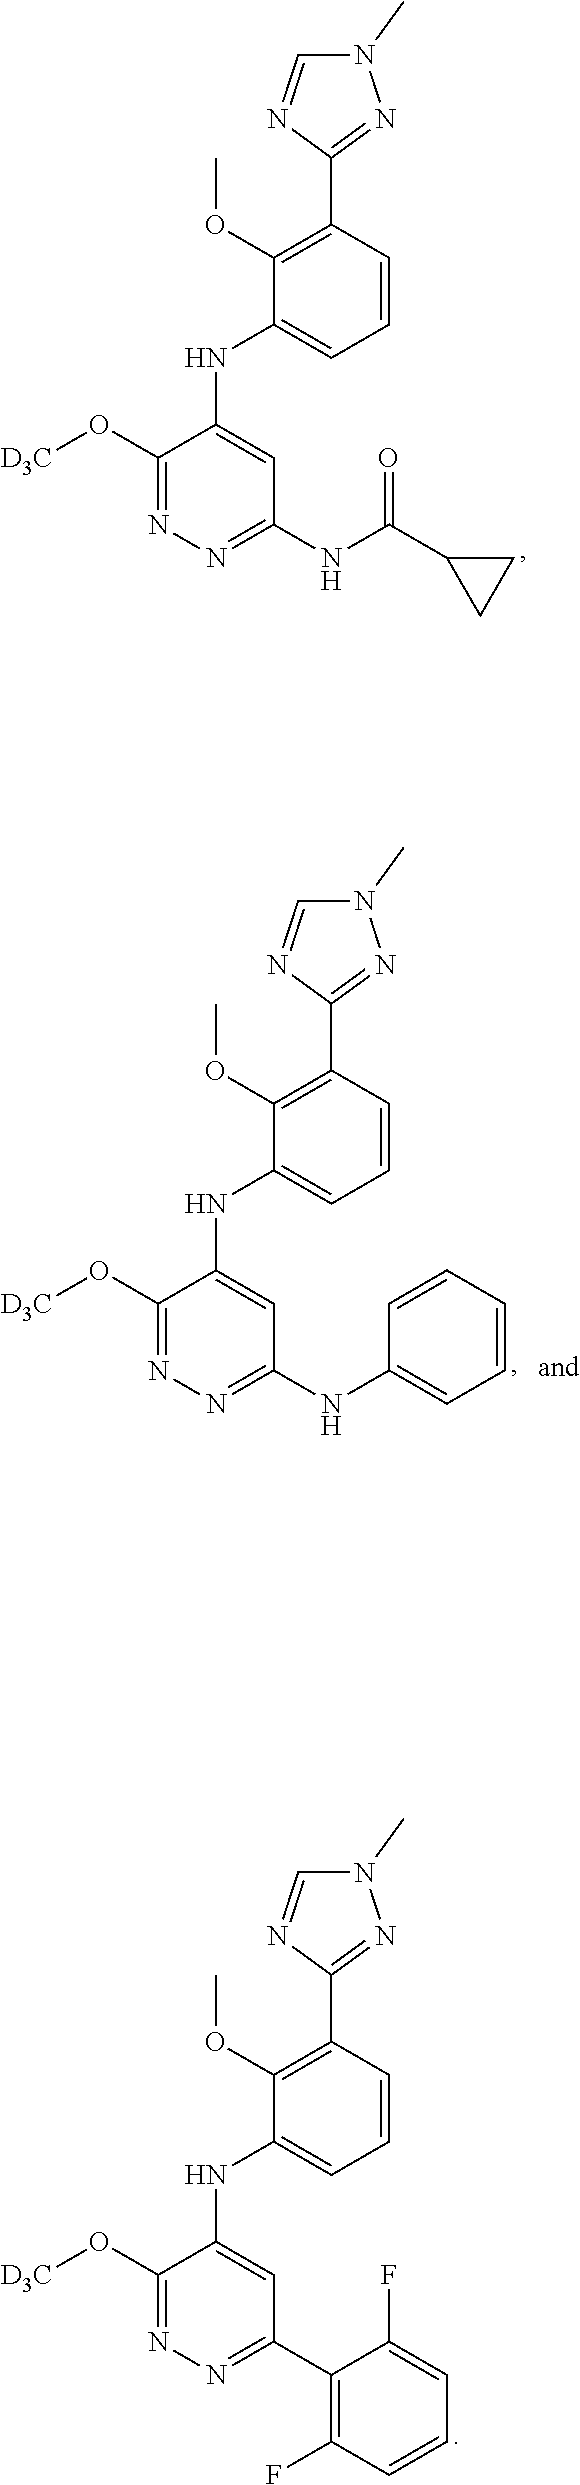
C1(O[D3C])=NN=C(NC(C2CC2)=O)C=C1NC1=CC=CC(C2=NN(C)C=N2)=C1OC.C1(O[D3C])=NN=C(C2=C(F)C=CC=C2F)C=C1NC1=CC=CC(C2=NN(C)C=N2)=C1OC.C1(O[D3C])=NN=C(NC2=CC=CC=C2)C=C1NC1=CC=CC(C2=NN(C)C=N2)=C1OC
